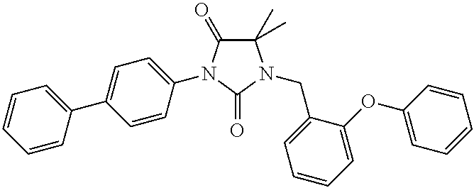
C1(C)(C)C(=O)N(C2=CC=C(C3=CC=CC=C3)C=C2)C(=O)N1CC1=CC=CC=C1OC1=CC=CC=C1
